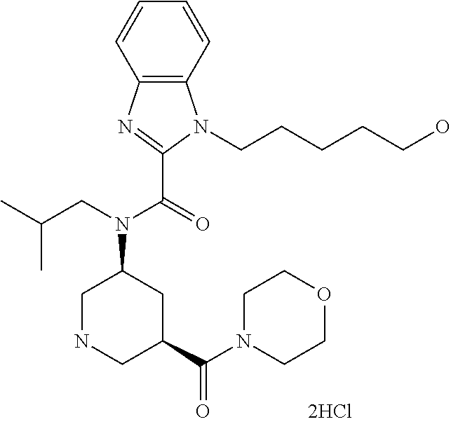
C1NCC(C(N2CCOCC2)=O)CC1N(CC(C)C)C(=O)C1=NC2=C(N1CCCCCO)C=CC=C2
